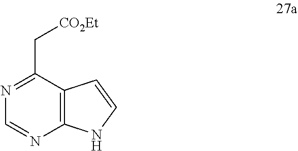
N1=C(C[CO2Et])C2=C(N=C1)NC=C2
